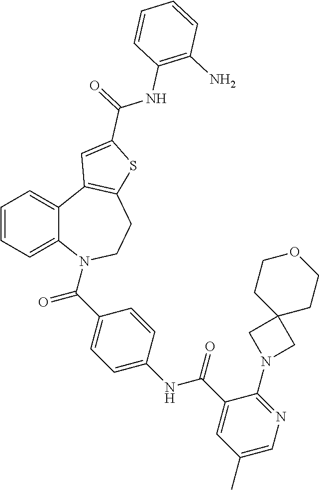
C1=CC=C2C(=C1)C1=C(CCN2C(C2=CC=C(NC(=O)C3=CC(C)=CN=C3N3CC4(C3)CCOCC4)C=C2)=O)SC(C(=O)NC2=C(N)C=CC=C2)=C1
